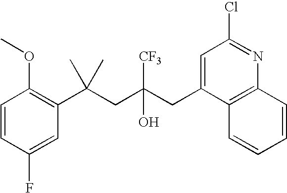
C1=CC(F)=CC(C(CC(CC2=CC(Cl)=NC3=C2C=CC=C3)([CF3])O)(C)C)=C1OC
